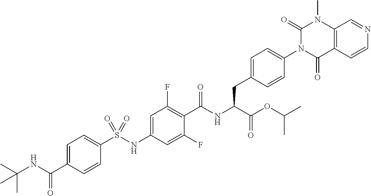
C12=C(C(=O)N(C3=CC=C(CC(C(=O)OC(C)C)NC(=O)C4=C(F)C=C(NS(C5=CC=C(C(=O)NC(C)(C)C)C=C5)(=O)=O)C=C4F)C=C3)C(=O)N1C)C=CN=C2
